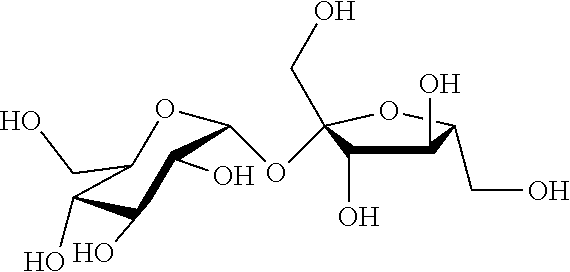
C1(O)C(O)C(CO)(OC2OC(CO)C(O)C(O)C2O)OC1CO
